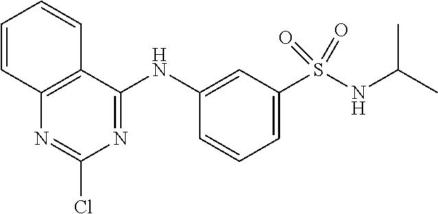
N(C1=CC(S(NC(C)C)(=O)=O)=CC=C1)C1=NC(Cl)=NC2=C1C=CC=C2
